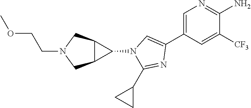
C1=C(C2=CN(C3C4C3CN(CCOC)C4)C(C3CC3)=N2)C=C([CF3])C(N)=N1
